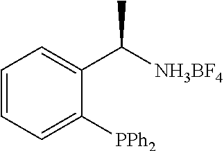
C1=CC=C([PPh2])C(C(C)[NH3BF4])=C1
